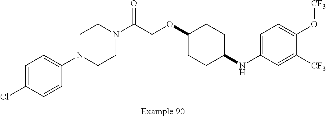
C1=C(Cl)C=CC(N2CCN(C(COC3CCC(NC4=CC=C(O[CF3])C([CF3])=C4)CC3)=O)CC2)=C1
